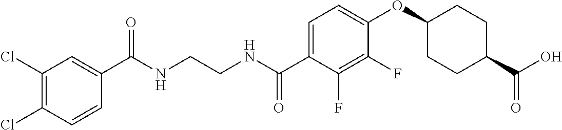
C(NCCNC(C1=CC=C(OC2CCC(C(O)=O)CC2)C(F)=C1F)=O)(=O)C1=CC(Cl)=C(Cl)C=C1
